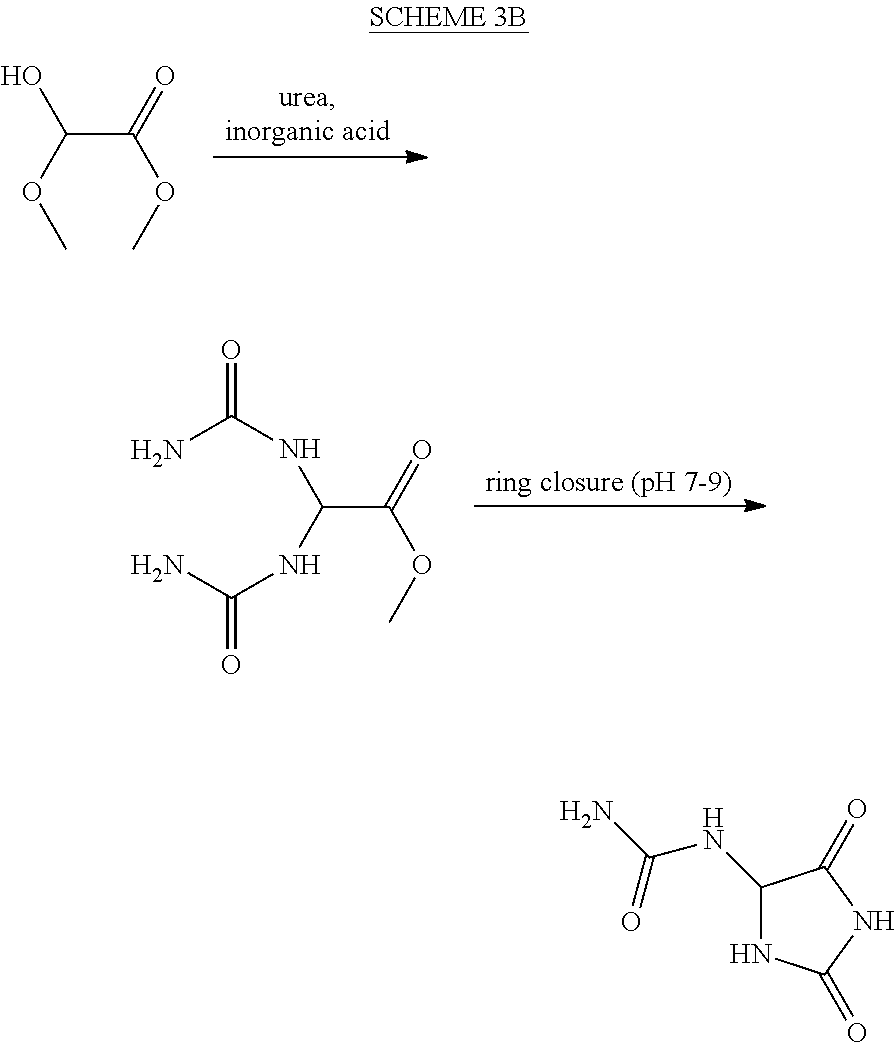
C(C(OC)=O)(O)OC.C(C(OC)=O)(NC(=O)N)NC(=O)N.C1(NC(N)=O)NC(=O)NC1=O
